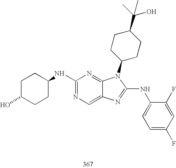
C1(NC2CCC(O)CC2)=NC=C2C(=N1)N(C1CCC(C(C)(O)C)CC1)C(NC1=CC=C(F)C=C1F)=N2
